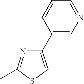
C1(C2=CN=CC=C2)=CSC(C)=N1
